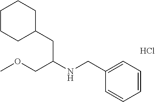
C1=C(CNC(COC)CC2CCCCC2)C=CC=C1.Cl
